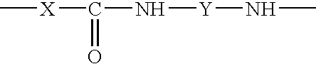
C[X]C(=O)N[Y]NC
